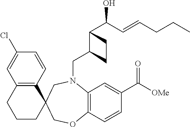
C12=C(C=CC(C([OMe])=O)=C1)OCC1(CN2CC2C(C(O)C=CCCC)CC2)C2=C(CCC1)C=C(Cl)C=C2
